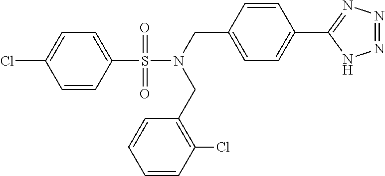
C1=CC(S(N(CC2=CC=C(C3=NN=NN3)C=C2)CC2=C(Cl)C=CC=C2)(=O)=O)=CC=C1Cl
